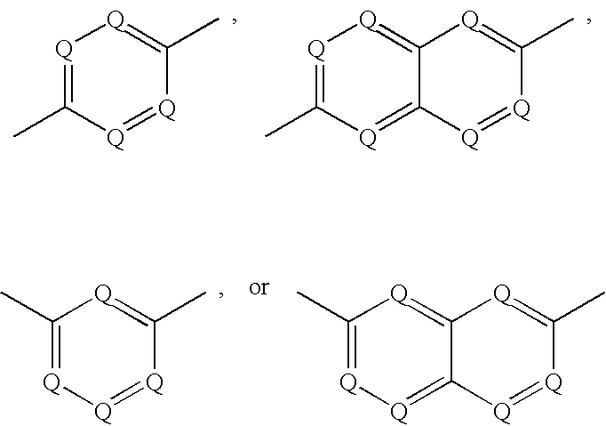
[Q]1=C(C)[Q]=[Q]C(C)=[Q]1.[Q]1=C(C)[Q]=C2C(=[Q]1)[Q]=C(C)[Q]=[Q]2.C1(C)=[Q][Q]=[Q]C(C)=[Q]1.C1(C)=[Q][Q]=C2C(=[Q]1)[Q]=C(C)[Q]=[Q]2
